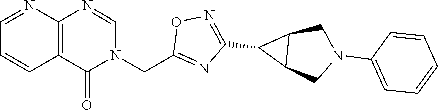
C12=C(N=CN(CC3=NC(C4C5C4CN(C4=CC=CC=C4)C5)=NO3)C1=O)N=CC=C2
